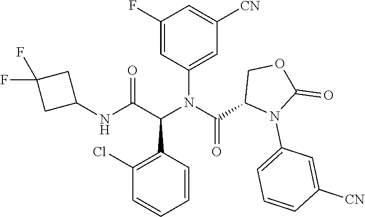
C1=C(N(C(C2N(C3=CC=CC([CN])=C3)C(=O)OC2)=O)C(C(NC2CC(F)(F)C2)=O)C2=C(Cl)C=CC=C2)C=C(F)C=C1[CN]
